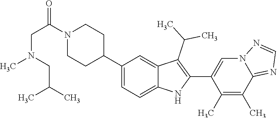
C1(C2CCN(C(CN(C)CC(C)C)=O)CC2)=CC=C2C(=C1)C(C(C)C)=C(C1=CN3C(=NC=N3)C(C)=C1C)N2
